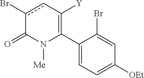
C1(C2=C([Y])cc(Br)C(=O)N2[Me])=CC=C([OEt])C=C1Br
